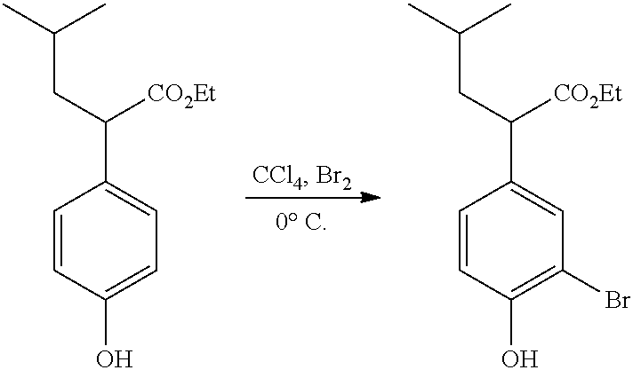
C1=CC(O)=CC=C1C([CO2Et])CC(C)C.C1=CC(O)=C(Br)C=C1C([CO2Et])CC(C)C
